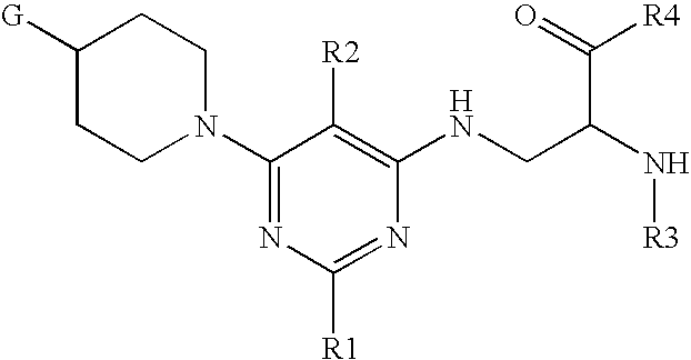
C1([G])CCN(C2=NC([R1])=NC(NCC(N[R3])C(=O)[R4])=C2[R2])CC1
